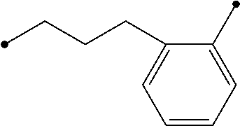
C1=CC=C(C)C(CCCC)=C1
